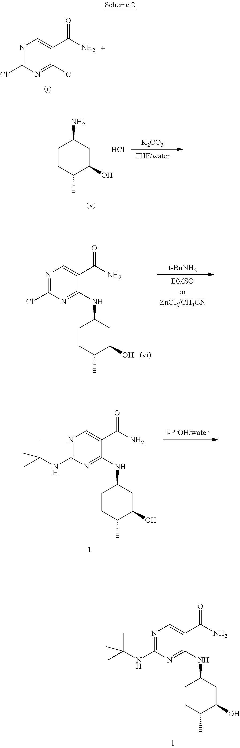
N1=C(Cl)N=C(Cl)C(C(N)=O)=C1.[K2CO3].C1CC(C)C(O)CC1N.Cl.N1=C(Cl)N=C(NC2CCC(C)C(O)C2)C(C(N)=O)=C1.[t-BuNH2].N1=C(NC(C)(C)C)N=C(NC2CCC(C)C(O)C2)C(C(N)=O)=C1.N1=C(NC(C)(C)C)N=C(NC2CCC(C)C(O)C2)C(C(N)=O)=C1
